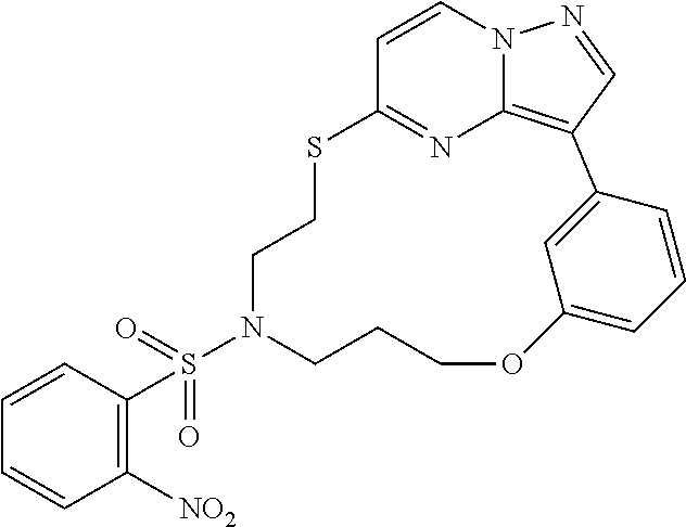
C1=CC(S(N2CCCOC3=CC=CC(=C3)C3=C4N=C(SCC2)C=CN4N=C3)(=O)=O)=C([NO2])C=C1
